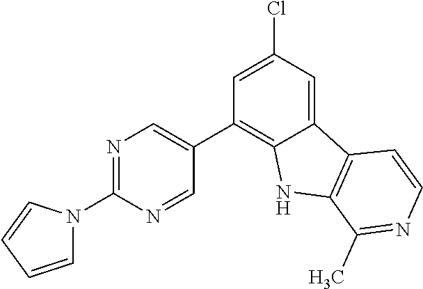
C1=C(Cl)C=C2C(=C1C1=CN=C(N3C=CC=C3)N=C1)NC1=C2C=CN=C1C
